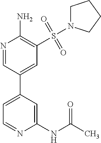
N1=CC(C2=CC=NC(NC(C)=O)=C2)=CC(S(=O)(=O)N2CCCC2)=C1N
